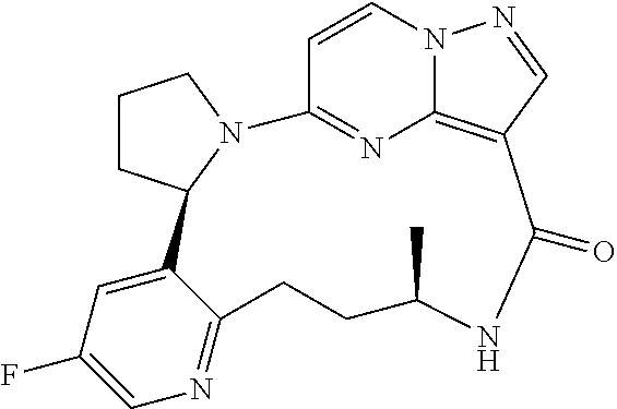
C12=CC(F)=CN=C1CCC(C)NC(=O)C1=C3N=C(C=CN3N=C1)N1C2CCC1
